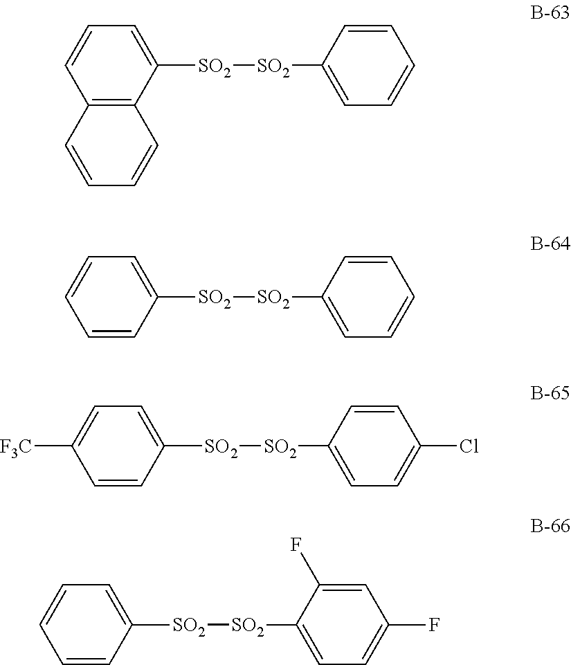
C12=C(C([SO2][SO2]C3=CC=CC=C3)=CC=C1)C=CC=C2.C1=CC([SO2][SO2]C2=CC=CC=C2)=CC=C1.C1=CC([SO2][SO2]C2=CC=C(Cl)C=C2)=CC=C1[F3C].C1=CC([SO2][SO2]C2=CC=C(F)C=C2F)=CC=C1
